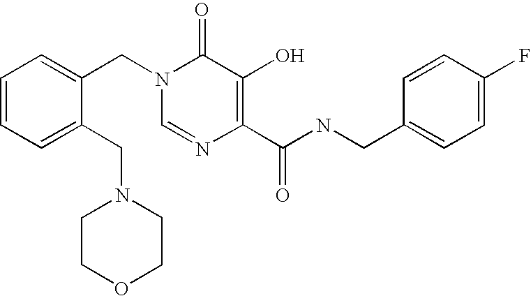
C1=C(CN2CCOCC2)C(CN2C=NC(C(NCC3=CC=C(F)C=C3)=O)=C(O)C2=O)=CC=C1
